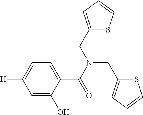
C1=C(O)C(C(=O)N(CC2=CC=CS2)CC2=CC=CS2)=CC=C1[H]
